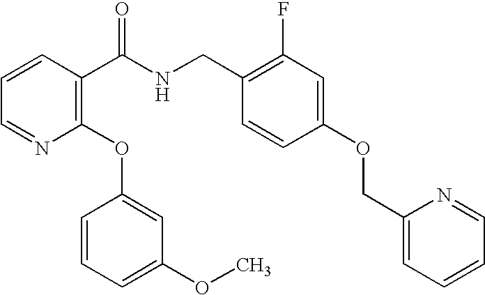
C1=CC(C(NCC2=C(F)C=C(OCC3=CC=CC=N3)C=C2)=O)=C(OC2=CC(OC)=CC=C2)N=C1
